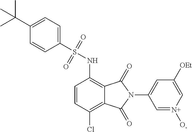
C1=CC(Cl)=C2C(=C1NS(=O)(=O)C1=CC=C(C(C)(C)C)C=C1)C(=O)N(C1=CC([OEt])=C[N+]([O-])=C1)C2=O
